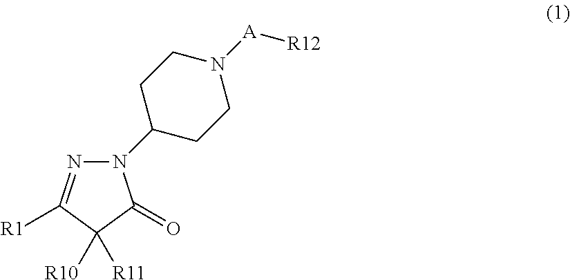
N1(C2CCN([A][R12])CC2)N=C([R1])C([R10])([R11])C1=O
